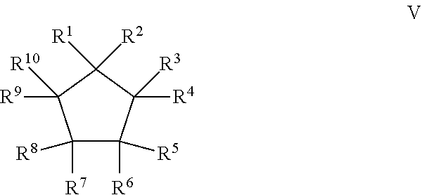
C1([R8])([R7])C([R6])([R5])C([R3])([R4])C([R1])([R2])C1([R10])[R9]
